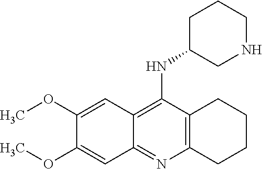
C12=C(N=C3C(=C1NC1CNCCC1)C=C(OC)C(OC)=C3)CCCC2
